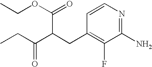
C1=CN=C(N)C(F)=C1CC(C(OCC)=O)C(CC)=O
